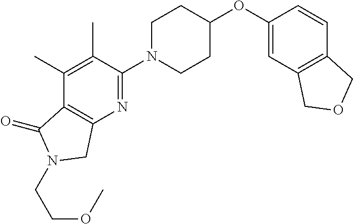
C1(OC2CCN(C3=NC4=C(C(C)=C3C)C(=O)N(CCOC)C4)CC2)=CC2=C(C=C1)COC2
